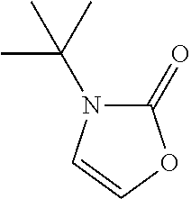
C1(=O)N(C(C)(C)C)C=CO1
